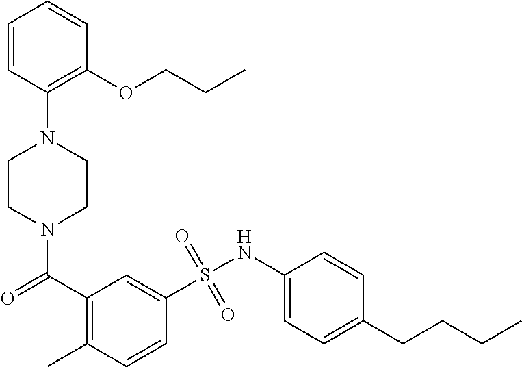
N1(C(C2=C(C)C=CC(S(NC3=CC=C(CCCC)C=C3)(=O)=O)=C2)=O)CCN(C2=C(OCCC)C=CC=C2)CC1
